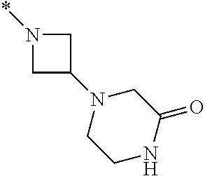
C1N(*)CC1N1CCNC(=O)C1
